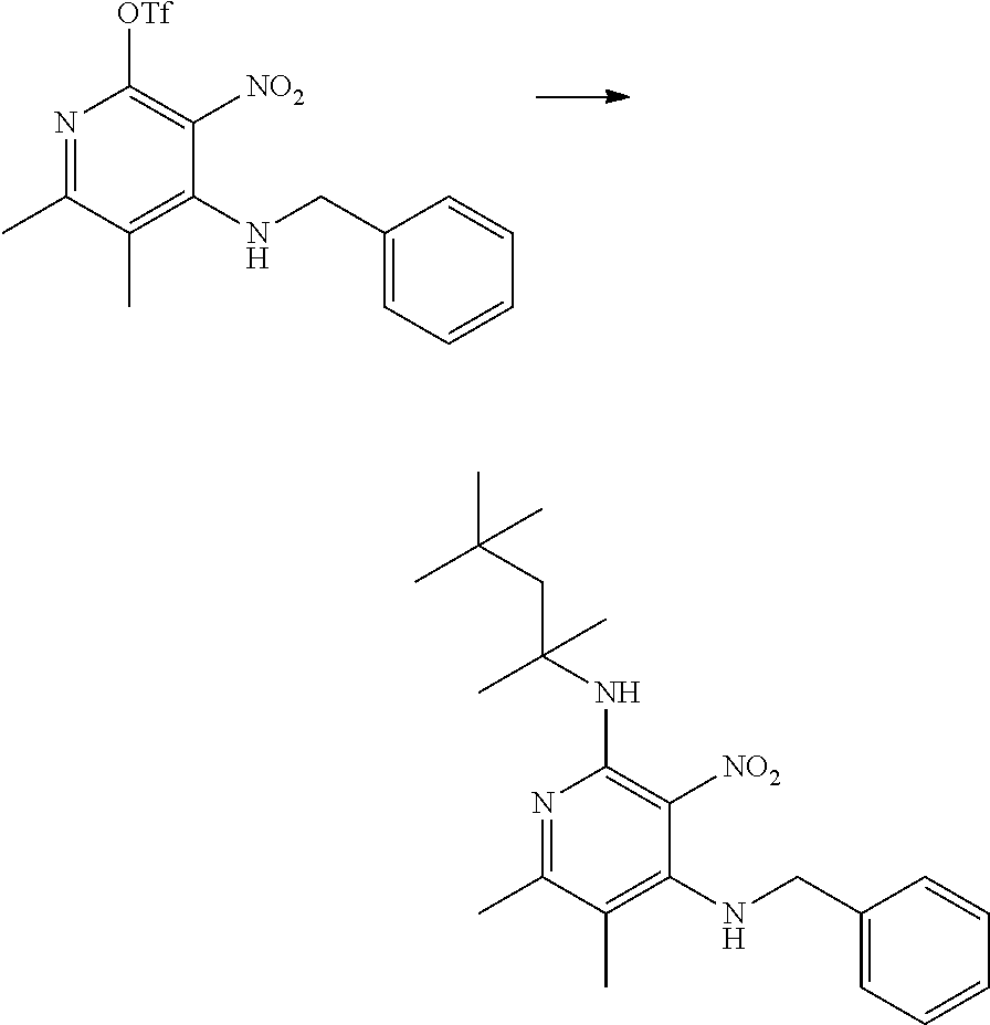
N1=C(C)C(C)=C(NCC2=CC=CC=C2)C([NO2])=C1[OTf].C1(NCC2=CC=CC=C2)=C(C)C(C)=NC(NC(CC(C)(C)C)(C)C)=C1[NO2]
